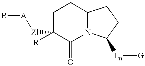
C1C([R])([Z][A]B)C(=O)N2C(C1)CCC2[Ln][G]
